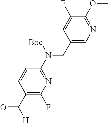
C1(CN(C2=NC(F)=C(C([H])=O)C=C2)[Boc])=CN=C(OC)C(F)=C1
